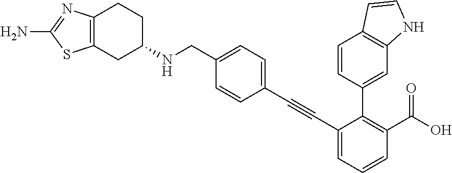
N(CC1=CC=C(C#CC2=CC=CC(C(O)=O)=C2C2=CC3=C(C=C2)C=CN3)C=C1)C1CCC2=C(C1)SC(N)=N2
